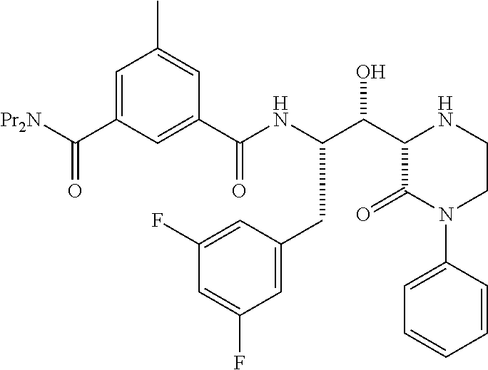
O=C([Pr2N])C1=CC(C)=CC(C(NC(CC2=CC(F)=CC(F)=C2)C(C2C(=O)N(C3=CC=CC=C3)CCN2)O)=O)=C1
